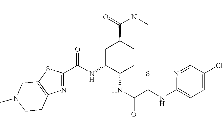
C(NC1C(NC(=O)C(=S)NC2=CC=C(Cl)C=N2)CCC(C(=O)N(C)C)C1)(=O)C1=NC2=C(S1)CN(C)CC2
